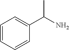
C1=CC=CC(C(N)C)=C1
